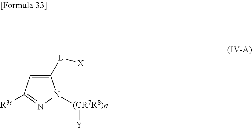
C1([L][X])=CC([R3c])=NN1[(CR7R8)n][Y]
